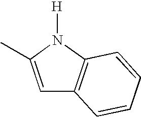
C1=C(C)N([H])C2=C1C=CC=C2
